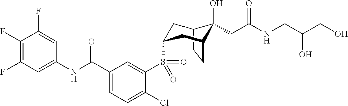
C12CCC(CC(S(C3=CC(C(NC4=CC(F)=C(F)C(F)=C4)=O)=CC=C3Cl)(=O)=O)C1)C2(O)CC(NCC(CO)O)=O
